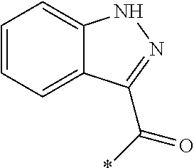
C12=CC=CC=C1C(C(*)=O)=NN2
